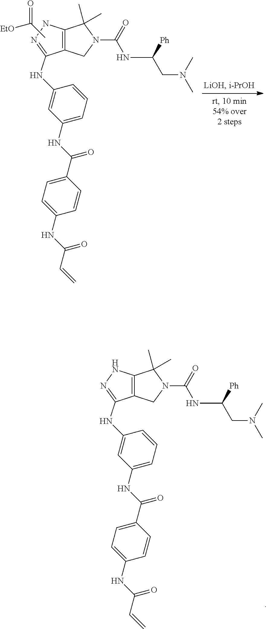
C12=C(NN=C1NC1=CC(NC(C3=CC=C(NC(=O)C=C)C=C3)=O)=CC=C1)C(C)(C)N(C(=O)NC([Ph])CN(C)C)C2.[EtO]C(=O)C.C12=C(NN=C1NC1=CC(NC(C3=CC=C(NC(=O)C=C)C=C3)=O)=CC=C1)C(C)(C)N(C(=O)NC([Ph])CN(C)C)C2
